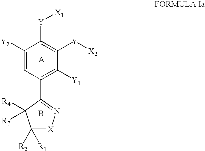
C1([Y2])=CC(C2=N[X]C([R1])([R2])C2([R7])[R4])=C([Y1])C([Y][X2])=C1[Y][X1].B
